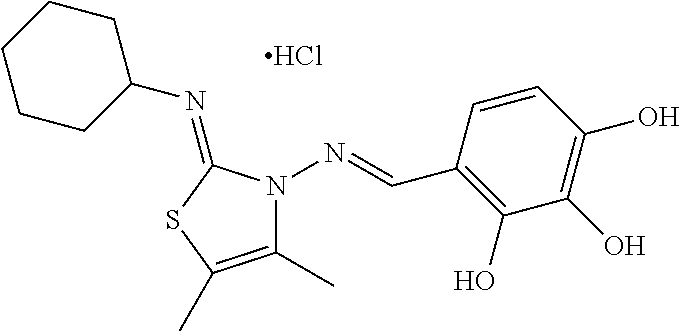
C1CCC(N=C2N(N=CC3=C(O)C(O)=C(O)C=C3)C(C)=C(C)S2)CC1.Cl
